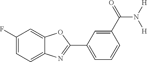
C1=C(F)C=C2C(=C1)N=C(C1=CC=CC(C(=O)N([H])[H])=C1)O2
